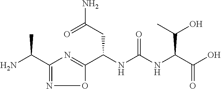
C(NC(NC(C(O)=O)C(O)C)=O)(C1=NC(C(N)C)=NO1)CC(N)=O
